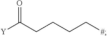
[Y]C(CCCC[#])=O
